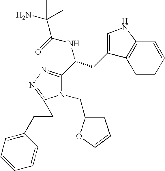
C1=CC=CC2=C1C(CC(C1=NN=C(CCC3=CC=CC=C3)N1CC1=CC=CO1)NC(C(C)(N)C)=O)=CN2
